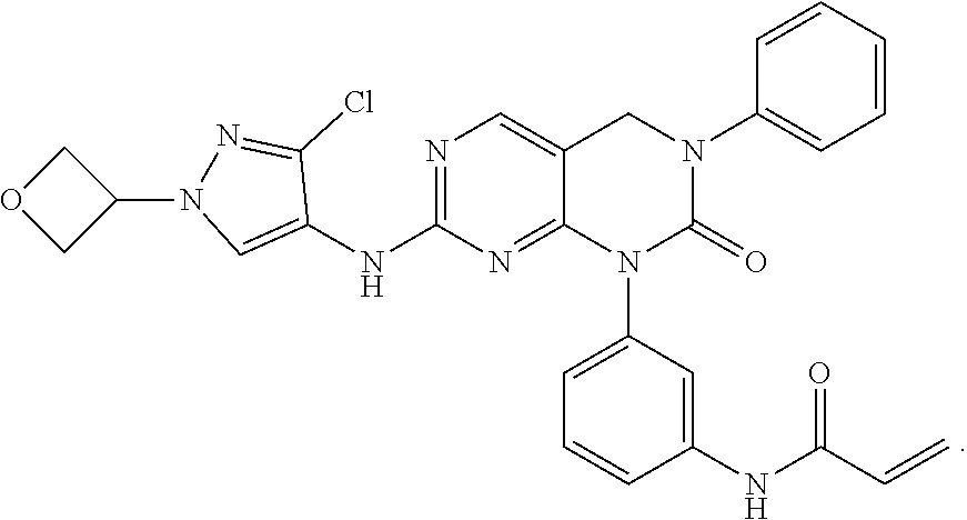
C1(NC2=CN(C3COC3)N=C2Cl)=NC=C2C(=N1)N(C1=CC=CC(NC(C=C)=O)=C1)C(=O)N(C1=CC=CC=C1)C2
